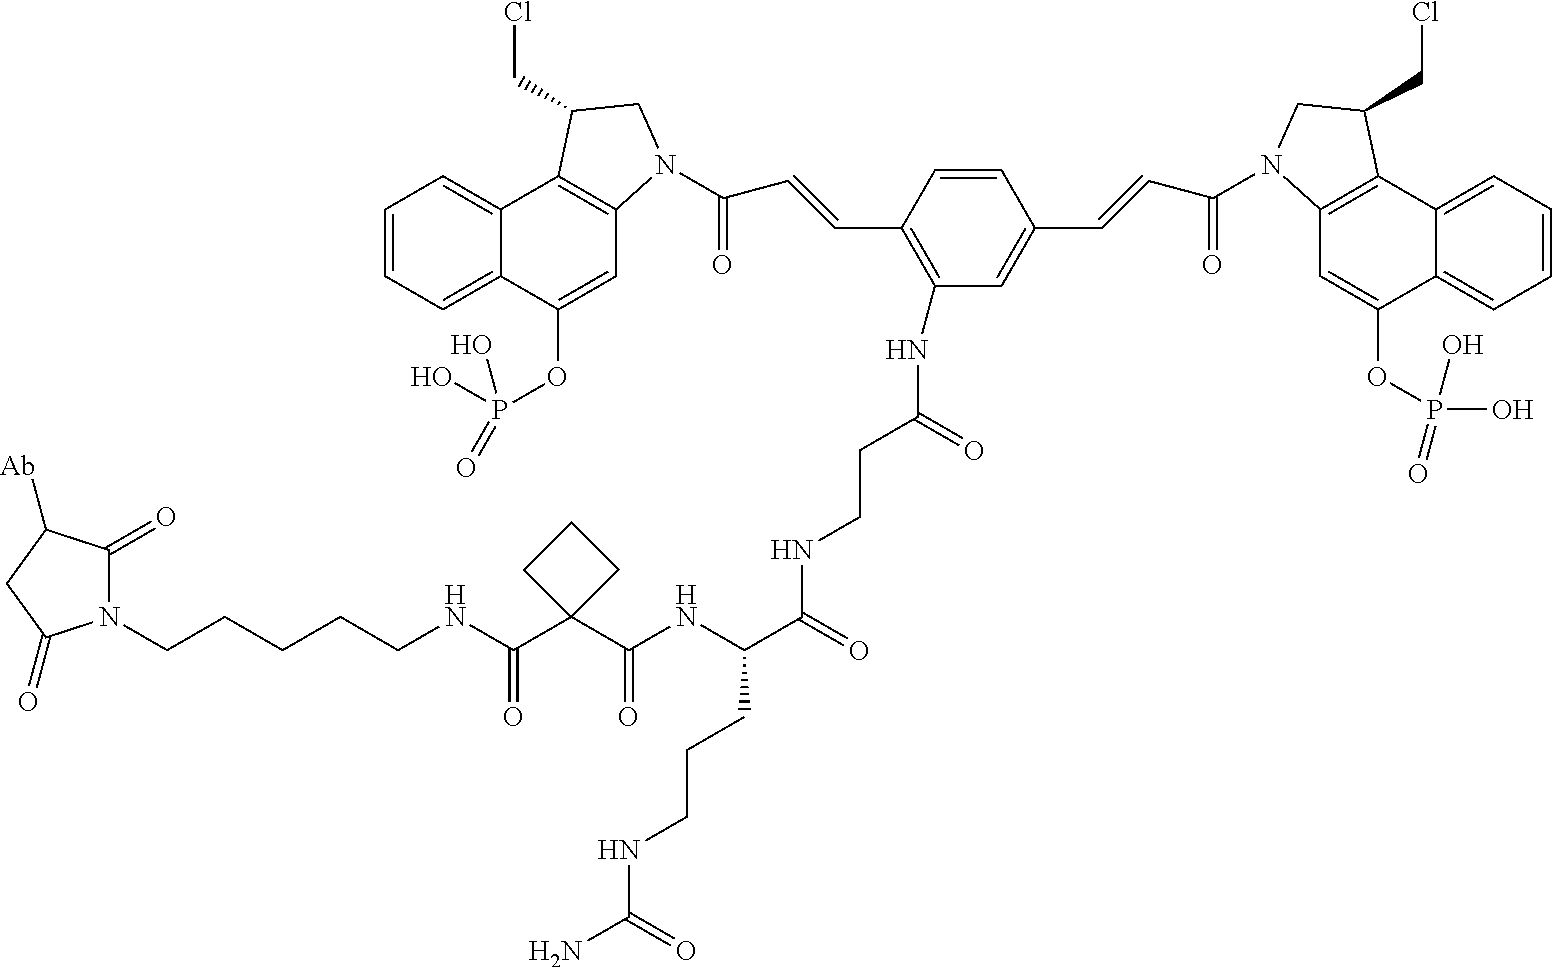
C1=CC(C=CC(=O)N2C3=C(C4=CC=CC=C4C(OP(O)(O)=O)=C3)C(CCl)C2)=C(NC(CCNC(C(NC(C2(C(NCCCCCN3C(=O)C([Ab])CC3=O)=O)CCC2)=O)CCCNC(N)=O)=O)=O)C=C1C=CC(=O)N1C2=C(C3=CC=CC=C3C(OP(O)(O)=O)=C2)C(CCl)C1
